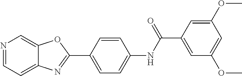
N1=CC=C2C(=C1)OC(C1=CC=C(NC(C3=CC(OC)=CC(OC)=C3)=O)C=C1)=N2
